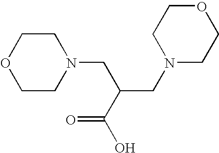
C1CN(CC(CN2CCOCC2)C(O)=O)CCO1
